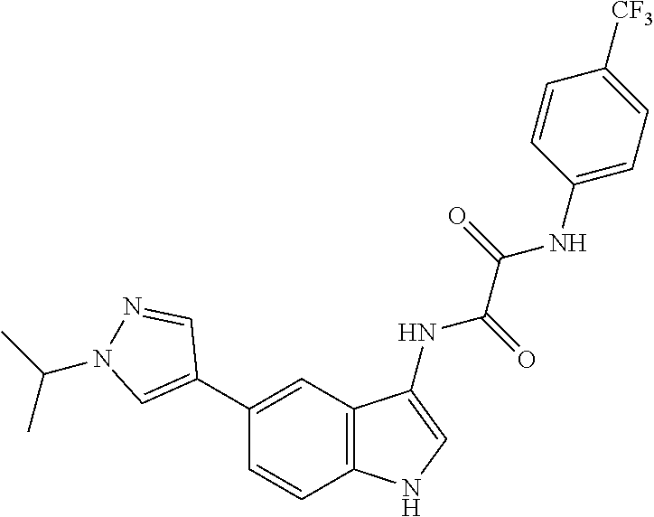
C1=CC(NC(C(=O)NC2=CNC3=C2C=C(C2=CN(C(C)C)N=C2)C=C3)=O)=CC=C1[CF3]
